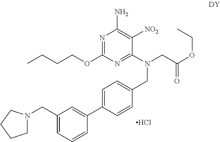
O(C1=NC(N)=C([NO2])C(N(CC(OCC)=O)CC2=CC=C(C3=CC(CN4CCCC4)=CC=C3)C=C2)=N1)CCCC.Cl
